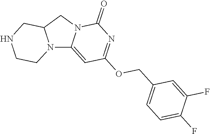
N12C3=CC(OCC4=CC=C(F)C(F)=C4)=NC(=O)N3CC1CNCC2
